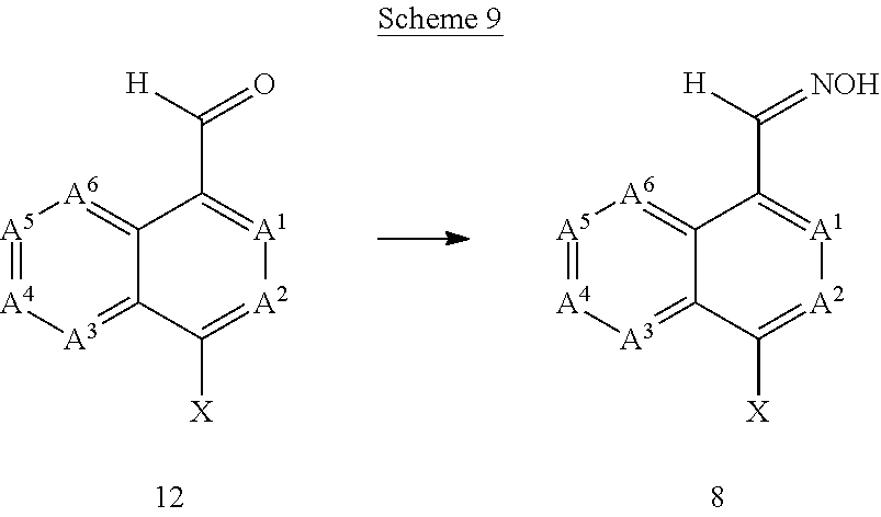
[A5]1=[A4][A3]=C2C(=[A6]1)C(C([H])=O)=[A1][A2]=C2[X].[A5]1=[A4][A3]=C2C(=[A6]1)C(C([H])=[NOH])=[A1][A2]=C2[X]
